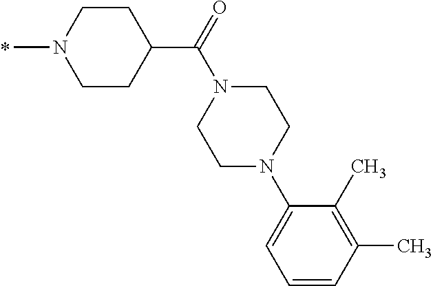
N1(C)CCC(C(N2CCN(C3=CC=CC(C)=C3C)CC2)=O)CC1
